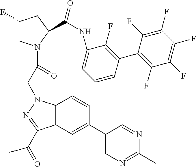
C1(F)CN(C(=O)CN2C3=C(C(C(=O)C)=N2)C=C(C2=CN=C(C)N=C2)C=C3)C(C(NC2=CC=CC(C3=C(F)C(F)=C(F)C(F)=C3F)=C2F)=O)C1
